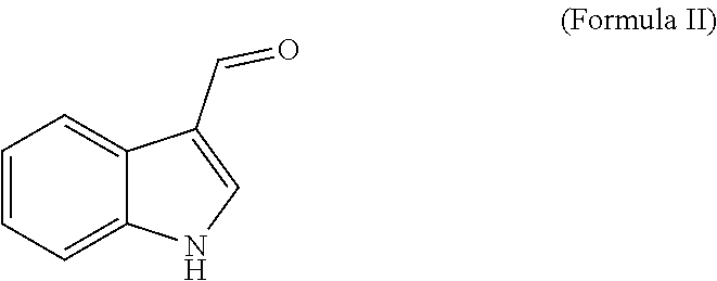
C1=CC=C2C(=C1)C(C=O)=CN2
